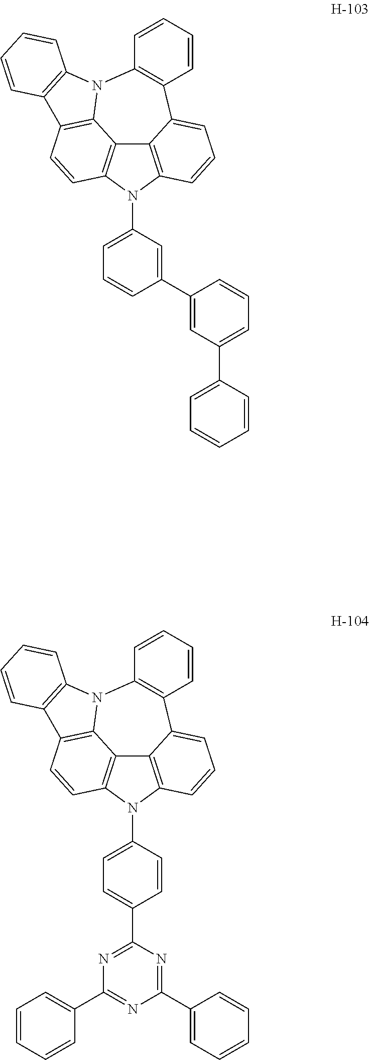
C12=C3N(C4=CC=CC(C5=CC(C6=CC=CC=C6)=CC=C5)=C4)C4=C1C1=C(C=C4)C4=C(N1C1=C(C2=CC=C3)C=CC=C1)C=CC=C4.C12=C3N(C4=CC=C(C5=NC(C6=CC=CC=C6)=NC(C6=CC=CC=C6)=N5)C=C4)C4=C1C1=C(C=C4)C4=C(N1C1=C(C2=CC=C3)C=CC=C1)C=CC=C4
